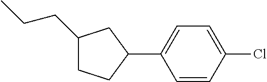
C1(CCC)CCC(C2=CC=C(Cl)C=C2)C1
